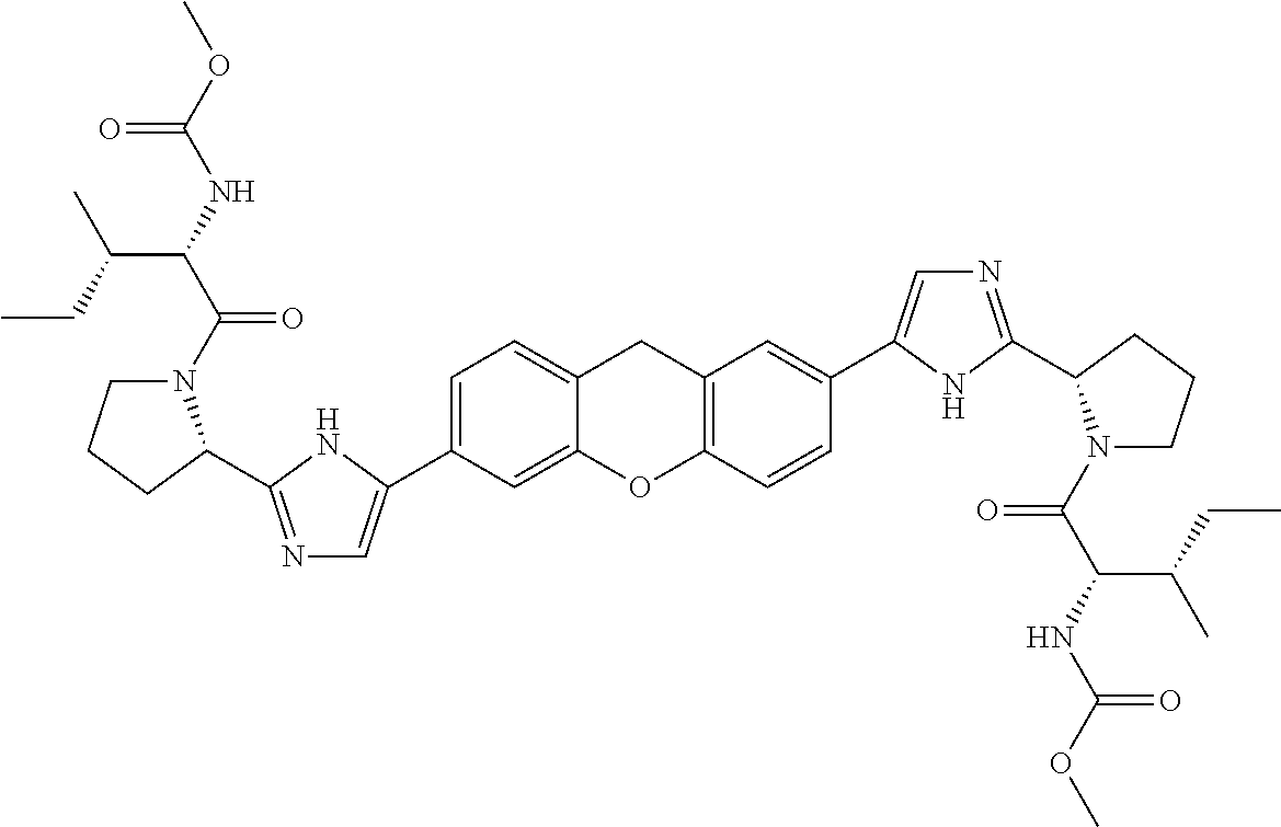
C1=C(C2=CN=C(C3N(C(C(NC(OC)=O)C(C)CC)=O)CCC3)N2)C=C2C(=C1)CC1=C(O2)C=CC(C2=CN=C(C3N(C(C(NC(OC)=O)C(CC)C)=O)CCC3)N2)=C1
